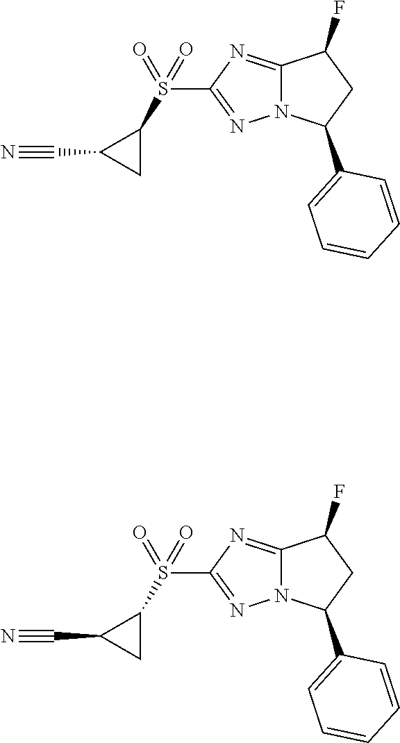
C12=NC(S(C3C(C#N)C3)(=O)=O)=NN1C(C1=CC=CC=C1)CC2F.C12=NC(S(C3C(C#N)C3)(=O)=O)=NN1C(C1=CC=CC=C1)CC2F
